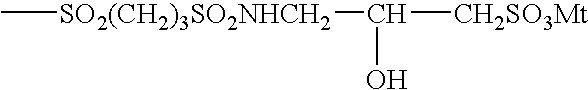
C[SO2(CH2)3SO2NHCH2]C([CH2SO3Mt])O
